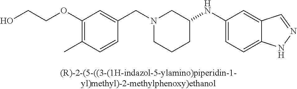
C1(OCCO)=C(C)C=CC(CN2CCCC(NC3=CC=C4C(=C3)C=NN4)C2)=C1
